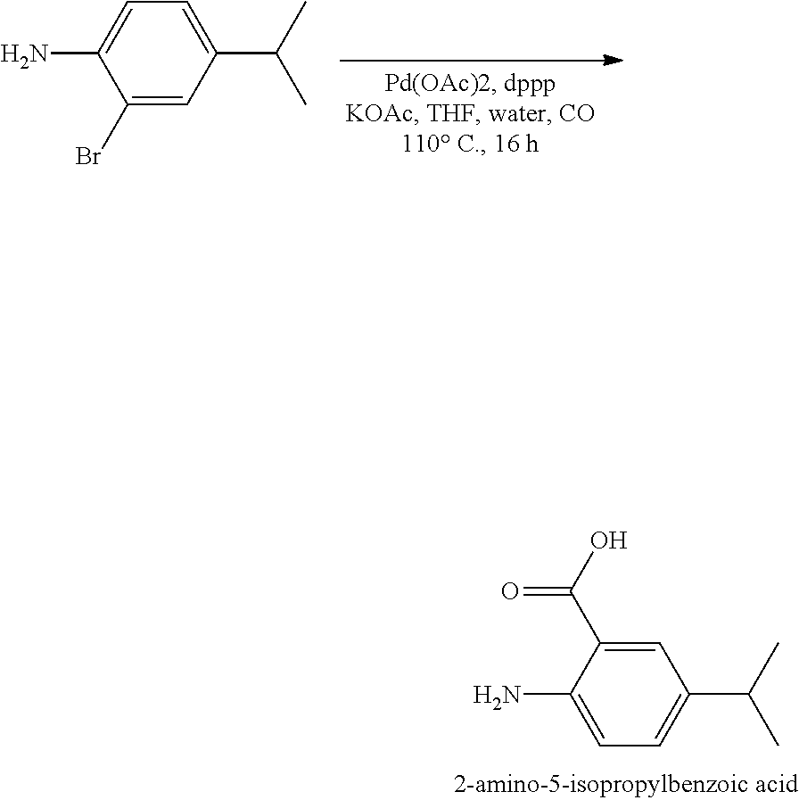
C1=C(C(C)C)C=C(Br)C(N)=C1.C1=C(C(O)=O)C(N)=CC=C1C(C)C
